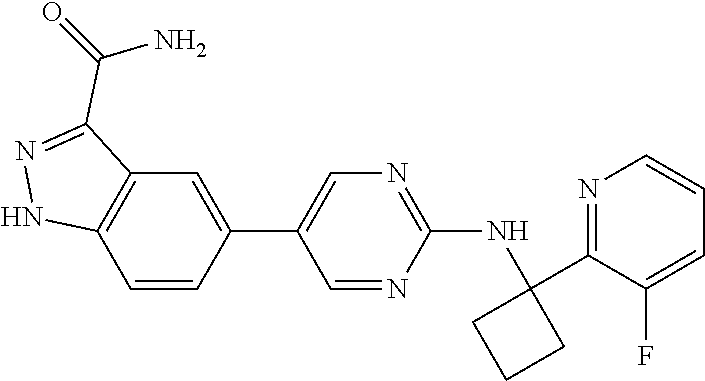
C1=NC(NC2(C3=NC=CC=C3F)CCC2)=NC=C1C1=CC2=C(C=C1)NN=C2C(=O)N
